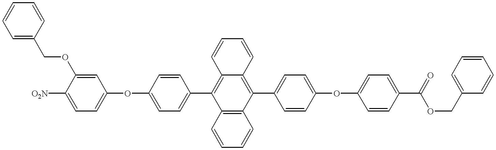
C1=C(COC2=CC(OC3=CC=C(C4=C5C(=C(C6=CC=C(OC7=CC=C(C(=O)OCC8=CC=CC=C8)C=C7)C=C6)C6=C4C=CC=C6)C=CC=C5)C=C3)=CC=C2[O2N])C=CC=C1
